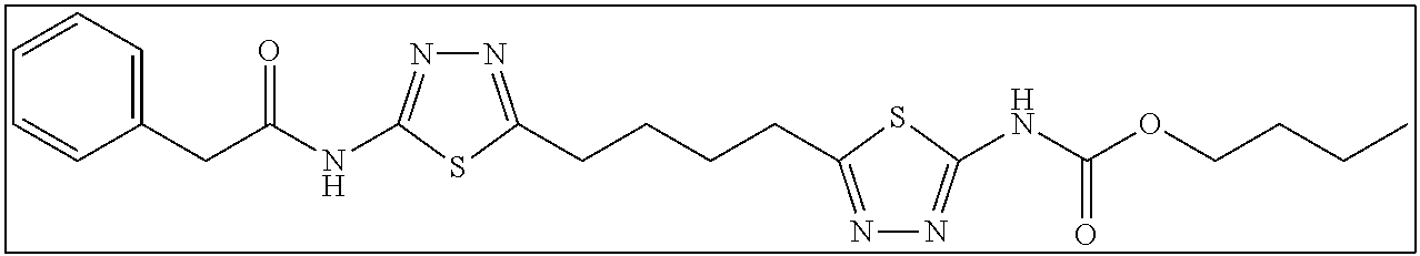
N1=C(CCCCC2=NN=C(NC(OCCCC)=O)S2)SC(NC(CC2=CC=CC=C2)=O)=N1
